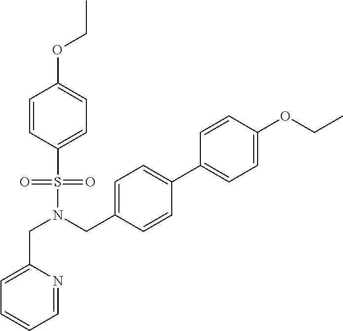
C1=C(CN(CC2=CC=C(C3=CC=C(OCC)C=C3)C=C2)S(=O)(=O)C2=CC=C(OCC)C=C2)N=CC=C1
